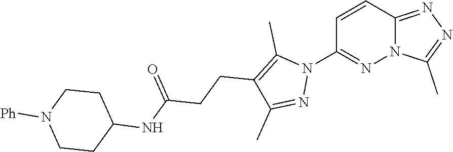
C1=CC2=NN=C(C)N2N=C1N1C(C)=C(CCC(NC2CCN([Ph])CC2)=O)C(C)=N1
